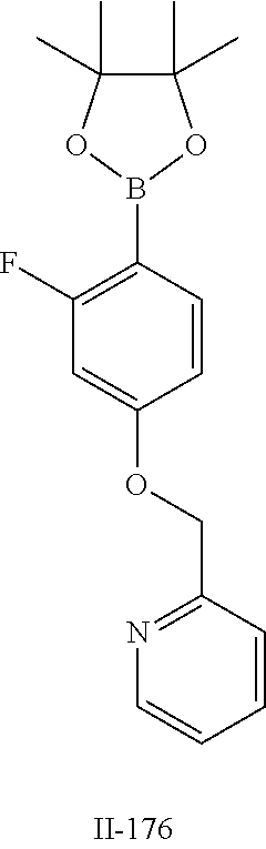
C1(F)=C(B2OC(C)(C)C(C)(C)O2)C=CC(OCC2=NC=CC=C2)=C1
